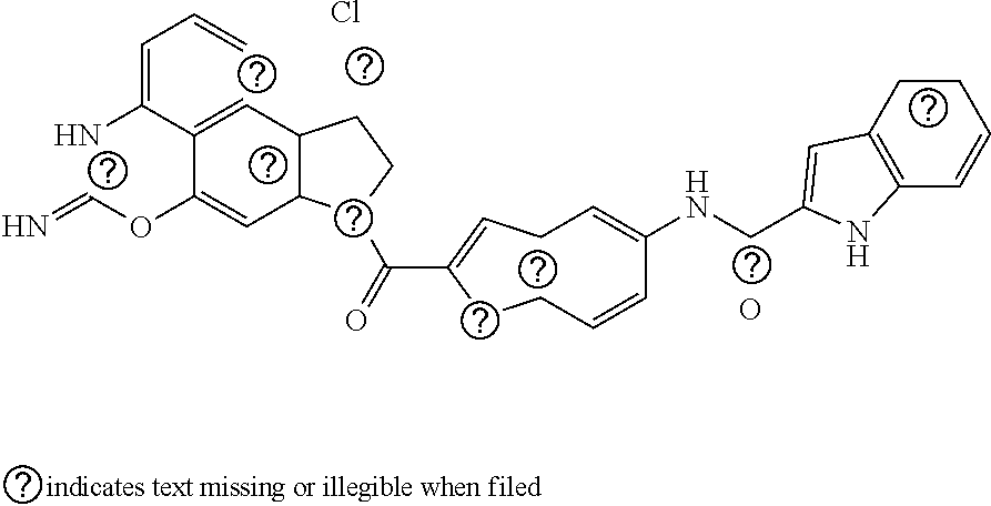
C1CC2=C(C=C1)NC(CNC1=CCC=C(C(=O)C3C4C=C(OC=N)C(C(=CC=C)N)=CC4CC3)CCC=C1)=C2.O.Cl
